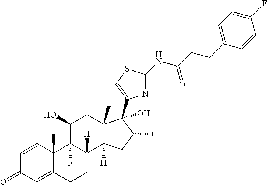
C1=CC2(C)C(=CC1=O)CCC1([H])C2(F)C(O)CC2(C)C1([H])CC(C)C2(C1=CSC(NC(CCC2=CC=C(F)C=C2)=O)=N1)O
